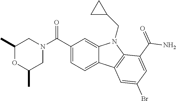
C1(C)OC(C)CN(C(C2=CC=C3C(=C2)N(CC2CC2)C2=C3C=C(Br)C=C2C(N)=O)=O)C1
